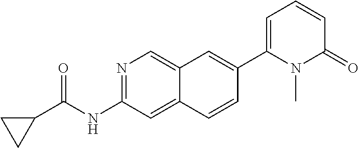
N1=C(NC(=O)C2CC2)C=C2C(=C1)C=C(C1=CC=CC(=O)N1C)C=C2
